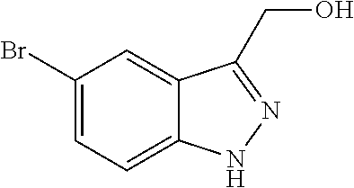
BrC1=CC=C2C(=C1)C(CO)=NN2
